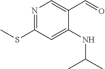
N1=C(SC)C=C(NC(C)C)C(C=O)=C1
